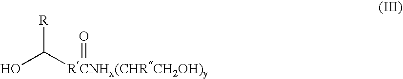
[R]C(O)[RCNHx(CHRCH2OH)y]=O
